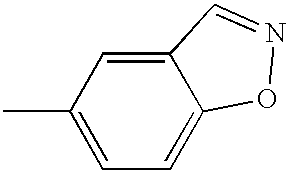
C1(C)=CC=C2C(=C1)C=NO2
